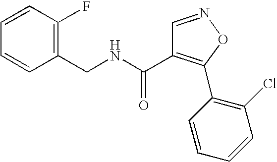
C1=CC(F)=C(CNC(=O)C2=C(C3=C(Cl)C=CC=C3)ON=C2)C=C1
